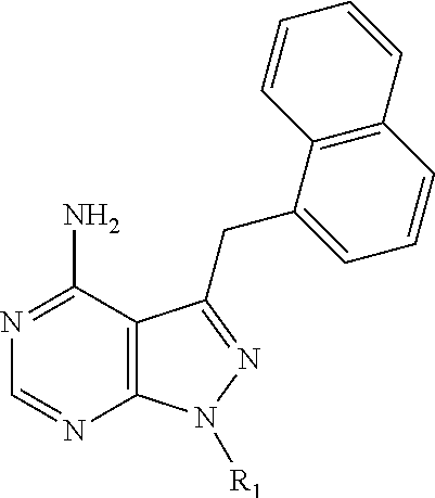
N1=C(N)C2=C(N=C1)N([R1])N=C2CC1=CC=CC2=C1C=CC=C2
